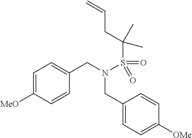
C1=C([MeO])C=CC(CN(S(=O)(C(CC=C)(C)C)=O)CC2=CC=C([OMe])C=C2)=C1
